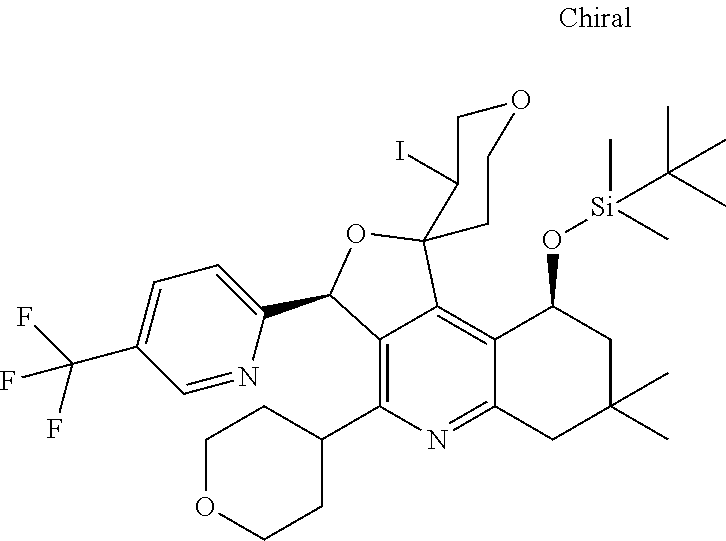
C12=C(C3CCOCC3)N=C3C(=C1C1(OC2C2=CC=C(C(F)(F)F)C=N2)CCOCC1I)C(O[Si](C)(C(C)(C)C)C)CC(C)(C)C3
